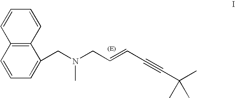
C12=C(C=CC=C1CN(CC=CC#CC(C)(C)C)C)C=CC=C2
